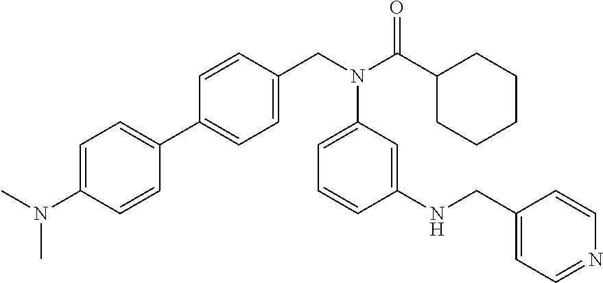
C1=C(N(C)C)C=CC(C2=CC=C(CN(C(C3CCCCC3)=O)C3=CC=CC(NCC4=CC=NC=C4)=C3)C=C2)=C1
